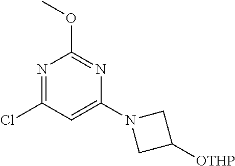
N1=C(Cl)C=C(N2CC([OTHP])C2)N=C1OC
